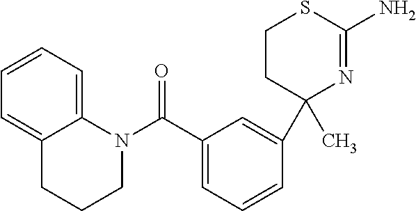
C1CC(C)(C2=CC(C(N3C4=CC=CC=C4CCC3)=O)=CC=C2)N=C(N)S1
